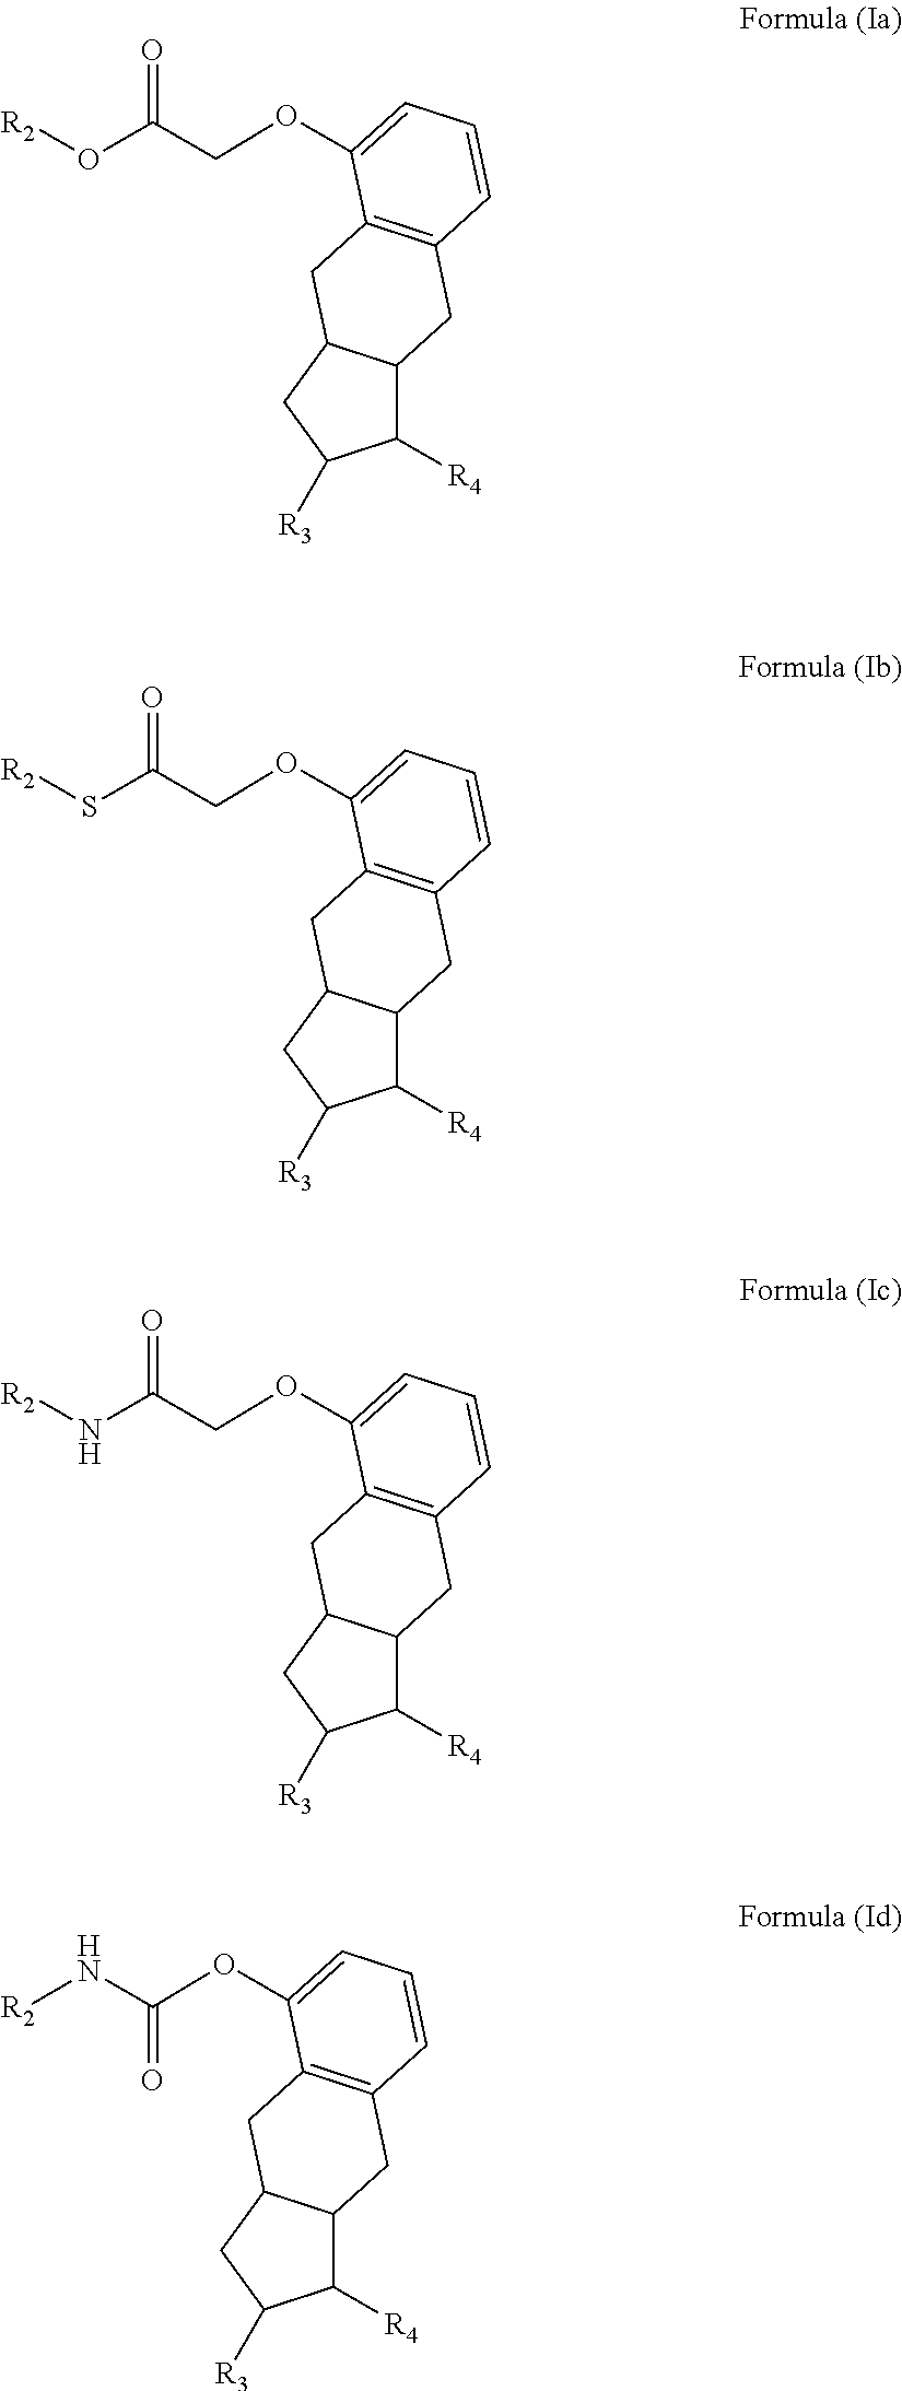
[R4]C1C2C(CC1[R3])CC1=C(C2)C=CC=C1OCC(O[R2])=O.[R4]C1C2C(CC1[R3])CC1=C(C2)C=CC=C1OCC(S[R2])=O.[R4]C1C2C(CC1[R3])CC1=C(C2)C=CC=C1OCC(N[R2])=O.[R4]C1C2C(CC1[R3])CC1=C(C2)C=CC=C1OC(N[R2])=O
